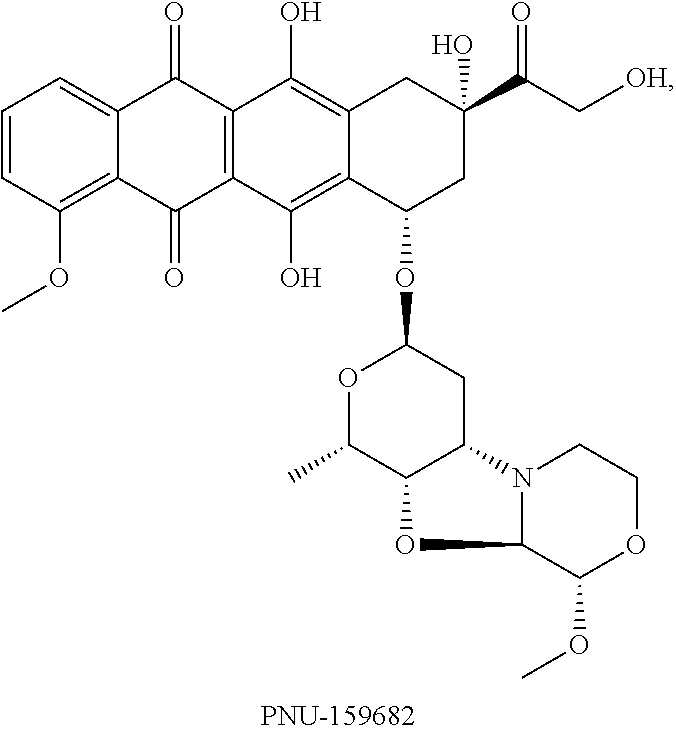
C1=CC(OC)=C2C(=C1)C(=O)C1=C(C2=O)C(O)=C2C(=C1O)CC(C(C[OH])=O)(O)CC2OC1OC(C)C2C(C1)N1C(O2)C(OC)OCC1
